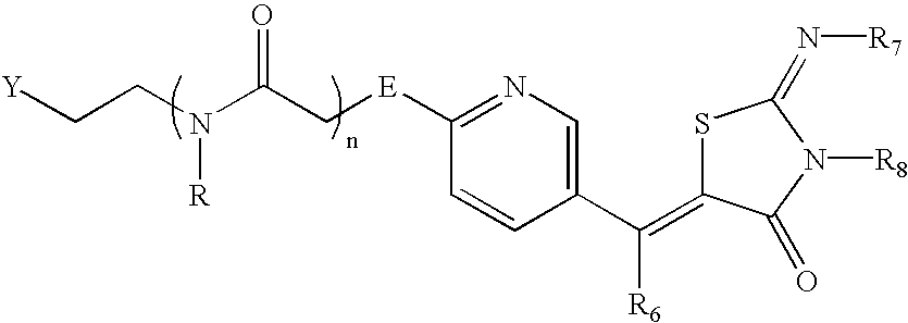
[Y]CCN(C(C[E]C1=NC=C(C([R6])=C2SC(=N[R7])N([R8])C2=O)C=C1)=O)[R]
